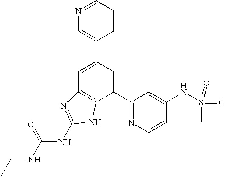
C1=C(C2=CN=CC=C2)C=C(C2=NC=CC(NS(=O)(C)=O)=C2)C2=C1N=C(NC(NCC)=O)N2
